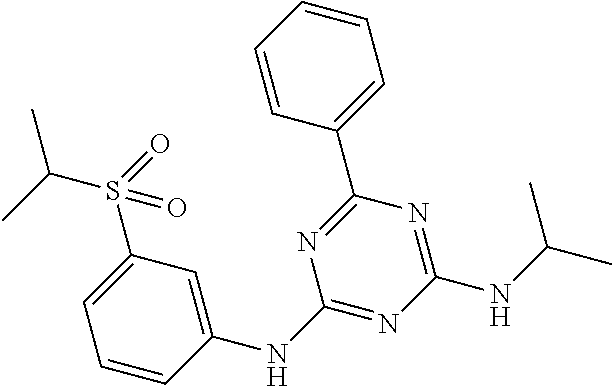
C1(NC2=CC(S(=O)(C(C)C)=O)=CC=C2)=NC(NC(C)C)=NC(C2=CC=CC=C2)=N1
